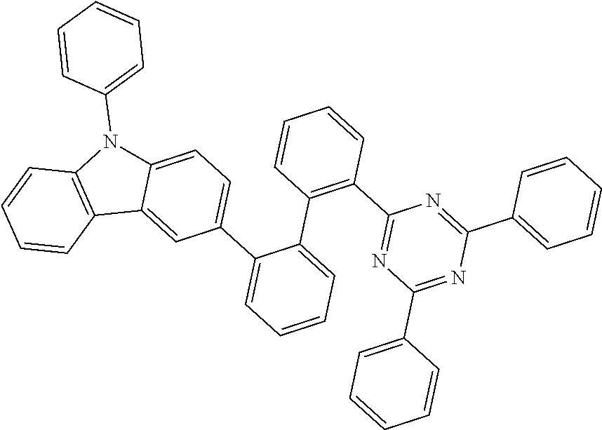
C1=CC=C(C2=C(C3=NC(C4=CC=CC=C4)=NC(C4=CC=CC=C4)=N3)C=CC=C2)C(C2=CC=C3C(=C2)C2=C(N3C3=CC=CC=C3)C=CC=C2)=C1
